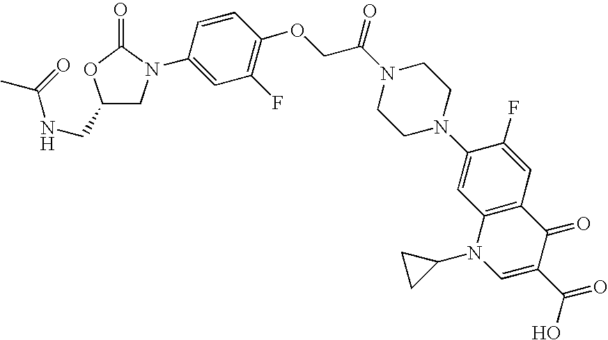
C1(CNC(=O)C)CN(C2=CC(F)=C(OCC(N3CCN(C4=CC5=C(C=C4F)C(=O)C(C(=O)O)=CN5C4CC4)CC3)=O)C=C2)C(=O)O1
